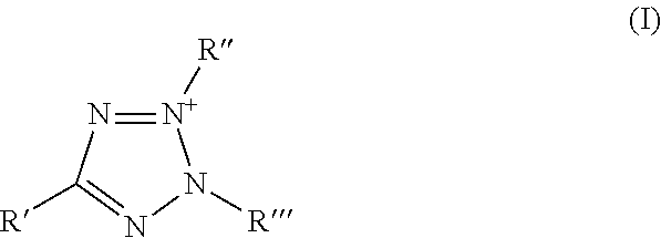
[N+]1([R])=NC([R])=NN1[R]
